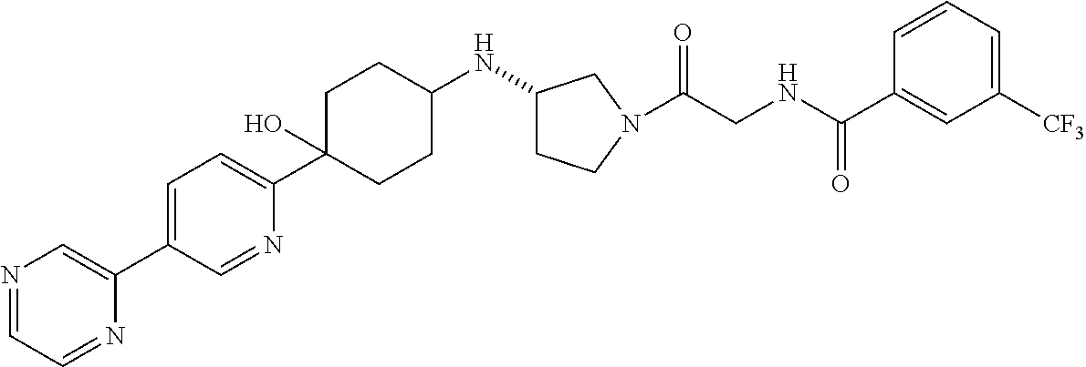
C1=C(C2=CN=CC=N2)C=NC(C2(O)CCC(NC3CCN(C(CNC(C4=CC([CF3])=CC=C4)=O)=O)C3)CC2)=C1
